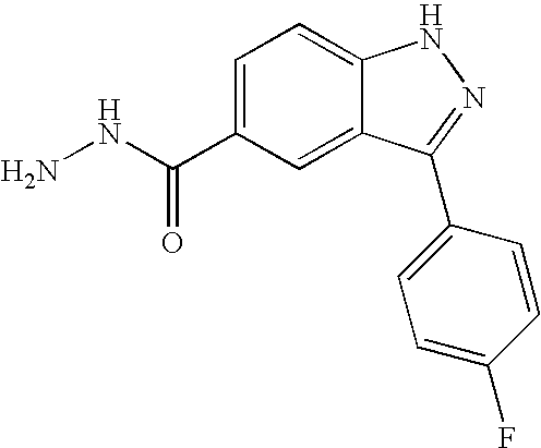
NNC(C1=CC=C2C(=C1)C(C1=CC=C(F)C=C1)=NN2)=O
